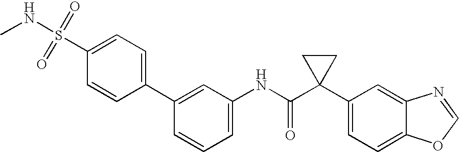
C1(C2=CC(NC(C3(C4=CC=C5C(=C4)N=CO5)CC3)=O)=CC=C2)=CC=C(S(=O)(=O)NC)C=C1
